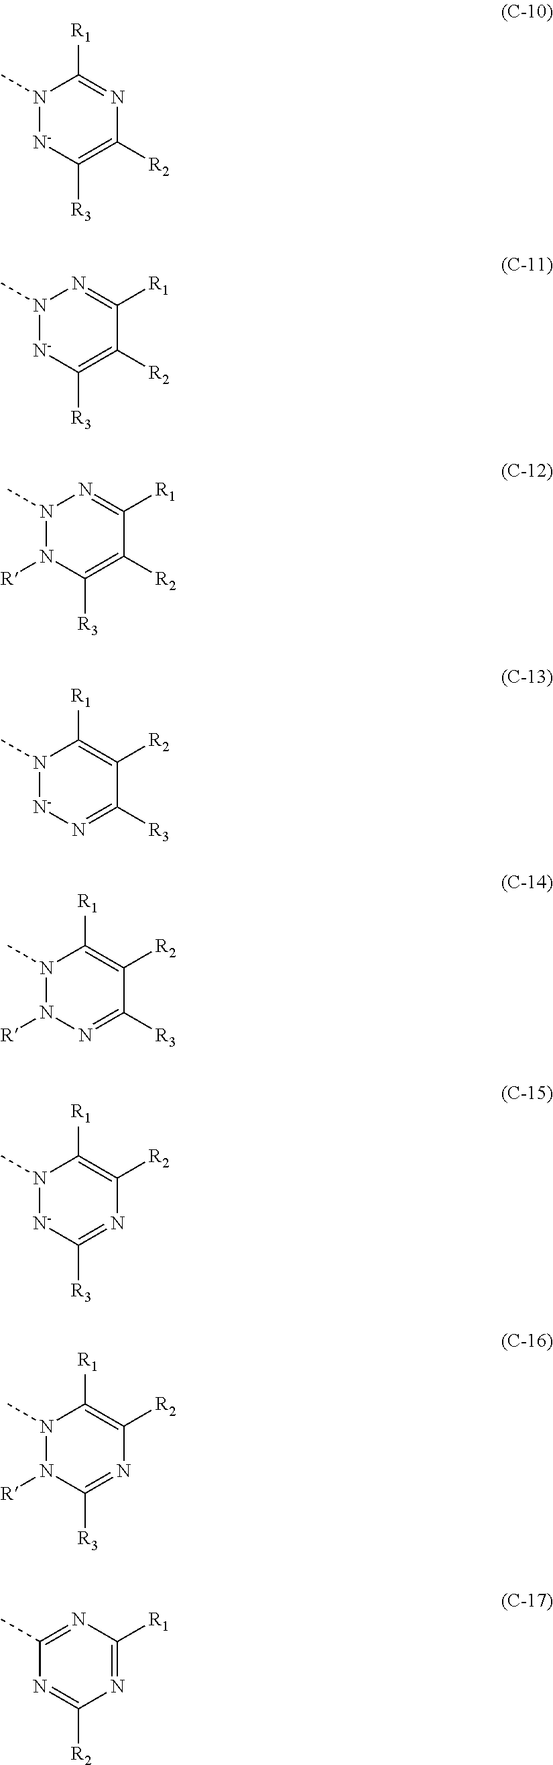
N1(C)[N-]C([R3])=C([R2])N=C1[R1].N1(C)[N-]C([R3])=C([R2])C([R1])=N1.N1(C)N([R])C([R3])=C([R2])C([R1])=N1.N1(C)[N-]N=C([R3])C([R2])=C1[R1].N1(C)N([R])N=C([R3])C([R2])=C1[R1].N1(C)[N-]C([R3])=NC([R2])=C1[R1].N1(C)N([R])C([R3])=NC([R2])=C1[R1].C1(C)=NC([R1])=NC([R2])=N1
